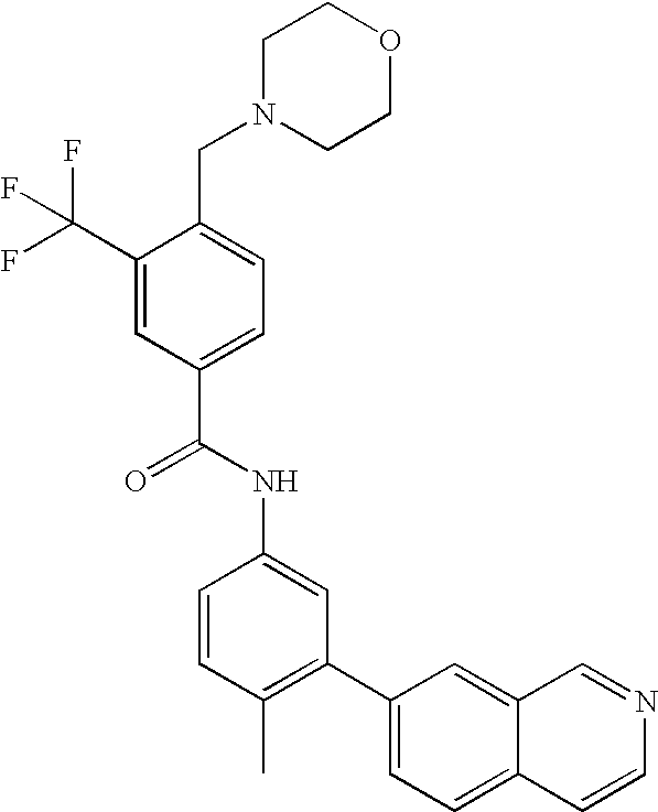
C1(C(F)(F)F)=CC(C(NC2=CC(C3=CC=C4C(=C3)C=NC=C4)=C(C)C=C2)=O)=CC=C1CN1CCOCC1
